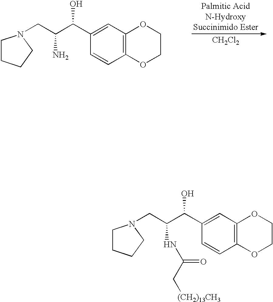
C1CCCN1CC(C(C1=CC2=C(C=C1)OCCO2)O)NC(C[(CH2)13CH3])=O.C1CCCN1CC(C(C1=CC2=C(C=C1)OCCO2)O)N.[Palmitic AcidN-HydroxySuccinimido Ester].[CH2Cl2]
